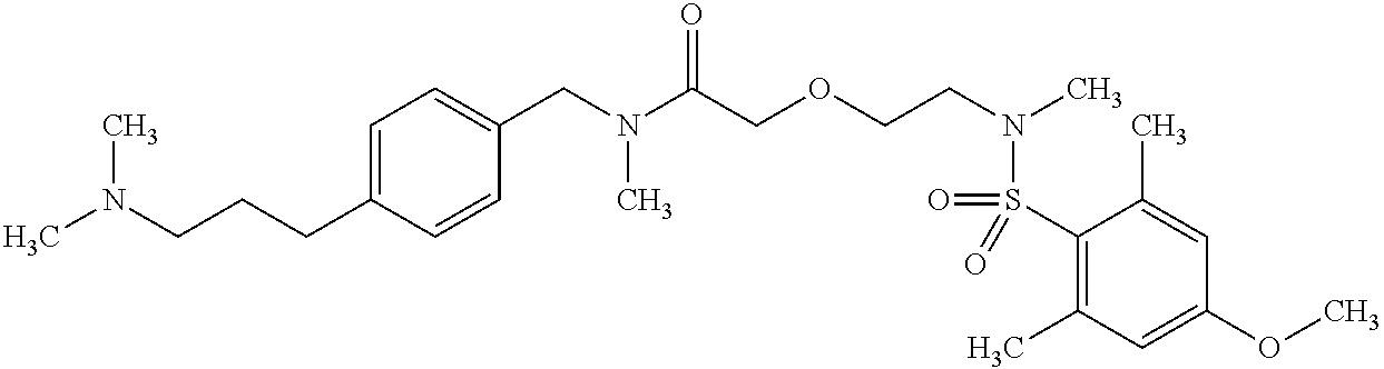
C1=C(CCCN(C)C)C=CC(CN(C(COCCN(C)S(=O)(C2=C(C)C=C(OC)C=C2C)=O)=O)C)=C1
